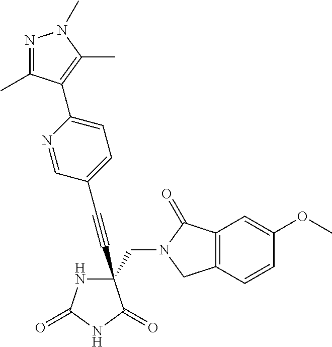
C(#CC1(CN2C(=O)C3=C(C2)C=CC(OC)=C3)NC(=O)NC1=O)C1=CC=C(C2=C(C)N(C)N=C2C)N=C1
